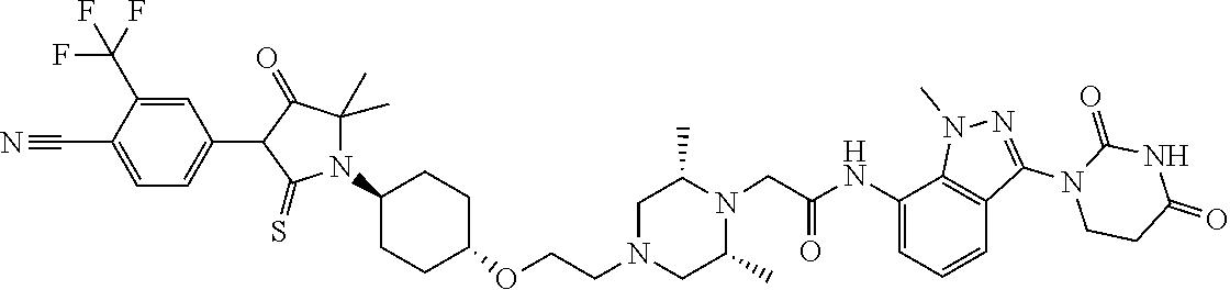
C1CN(C2=NN(C)C3=C2C=CC=C3NC(CN2C(C)CN(CCOC3CCC(N4C(C)(C)C(=O)C(C5=CC=C(C#N)C(C(F)(F)F)=C5)C4=S)CC3)CC2C)=O)C(=O)NC1=O
